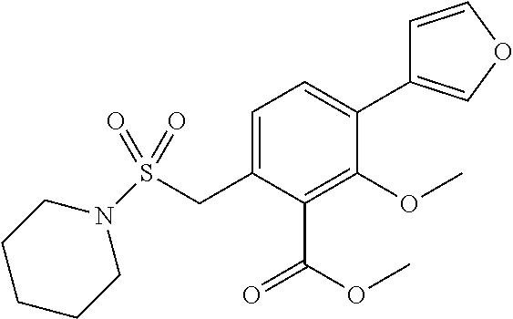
C1=C(CS(N2CCCCC2)(=O)=O)C(C(OC)=O)=C(OC)C(C2=COC=C2)=C1
